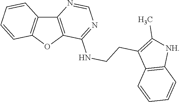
C1=NC2=C(OC3=C2C=CC=C3)C(NCCC2=C(C)[NH]C3=C2C=CC=C3)=N1
